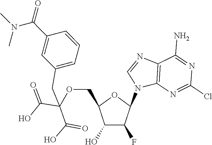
C12=C(N=C(Cl)N=C1N)N(C1OC(COC(C(=O)O)(C(O)=O)CC3=CC=CC(C(=O)N(C)C)=C3)C(O)C1F)C=N2
